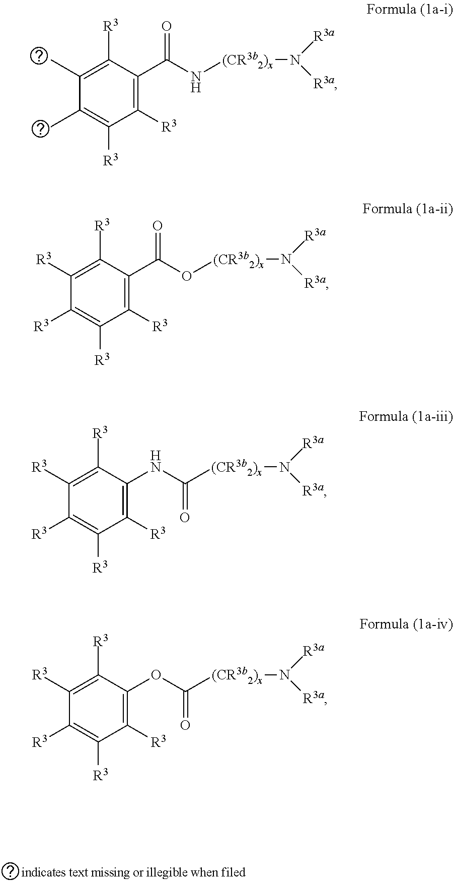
C1(C(N[(CR3b2)x]N([R3a])[R3a])=O)=C([R3])C([R3])=C(C)C(C)=C1[R3].C1(C(O[(CR3b2)x]N([R3a])[R3a])=O)=C([R3])C([R3])=C([R3])C([R3])=C1[R3].C1(NC([(CR3b2)x]N([R3a])[R3a])=O)=C([R3])C([R3])=C([R3])C([R3])=C1[R3].C1(OC([(CR3b2)x]N([R3a])[R3a])=O)=C([R3])C([R3])=C([R3])C([R3])=C1[R3]
